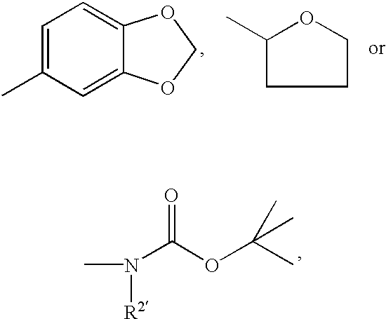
C1=C(C)C=C2C(=C1)OCO2.C1(C)OCCC1.CN(C(OC(C)(C)C)=O)[R2]
